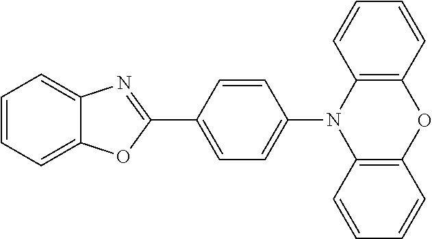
C1=CC=C2C(=C1)N=C(C1=CC=C(N3C4=C(OC5=C3C=CC=C5)C=CC=C4)C=C1)O2
